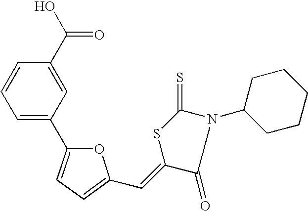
C1=C(C2=CC=C(C=C3C(=O)N(C4CCCCC4)C(=S)S3)O2)C=C(C(O)=O)C=C1
